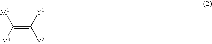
C(=C([Y1])[Y2])([Y3])[M1]
